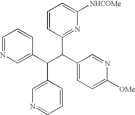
C1=NC=C(C(C(C2=CC=C([OMe])N=C2)C2=NC([NHCOMe])=CC=C2)C2=CN=CC=C2)C=C1
